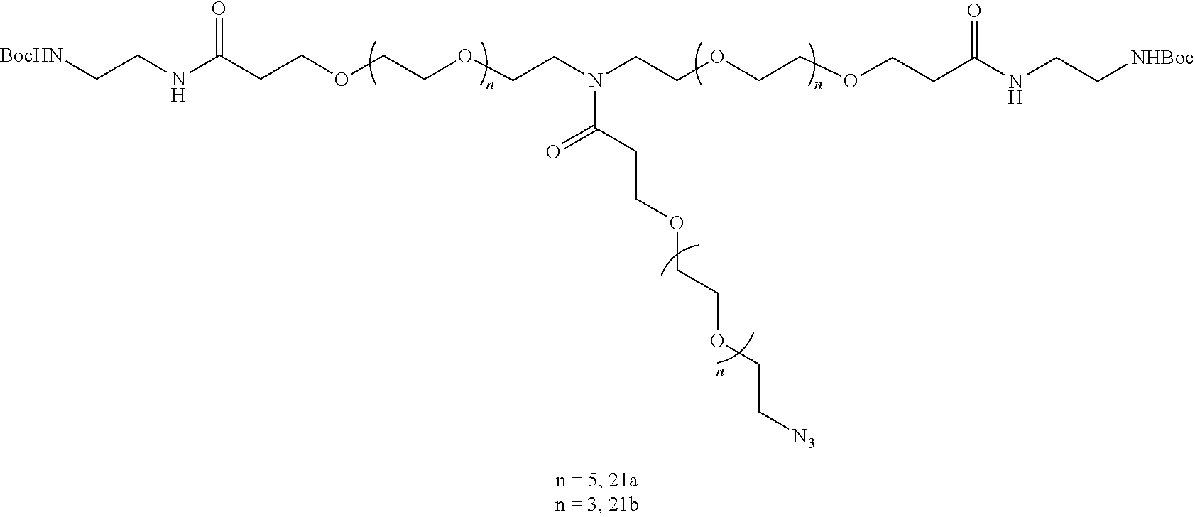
C(COCCOCCN(CCOCCOCCC(=O)NCC[BocHN])C(=O)CCOCCOCC[N3])C(=O)NCC[NHBoc]
